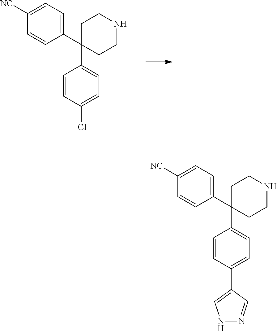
C1(C2(C3=CC=C(Cl)C=C3)CCNCC2)=CC=C([NC])C=C1.C1(C2(C3=CC=C(C4=CNN=C4)C=C3)CCNCC2)=CC=C([NC])C=C1
